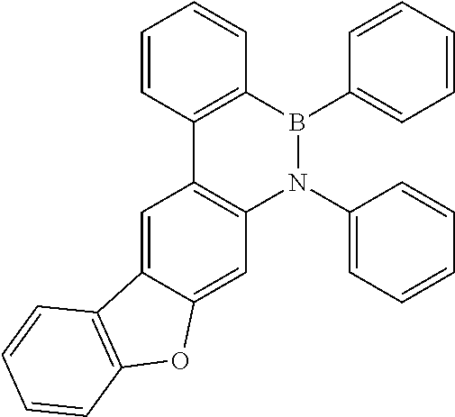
C12=C(B(C3=CC=CC=C3)N(C3=CC=CC=C3)C3=C1C=C1C(=C3)OC3=C1C=CC=C3)C=CC=C2
